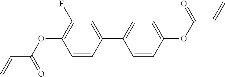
C(C(OC1=C(F)C=C(C2=CC=C(OC(C=C)=O)C=C2)C=C1)=O)=C
